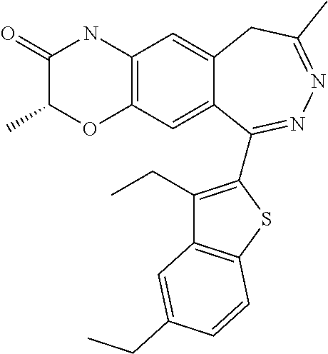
C1(=O)C(C)OC2=C(N1)C=C1C(=C2)C(C2=C(CC)C3=C(S2)C=CC(CC)=C3)=NN=C(C)C1
